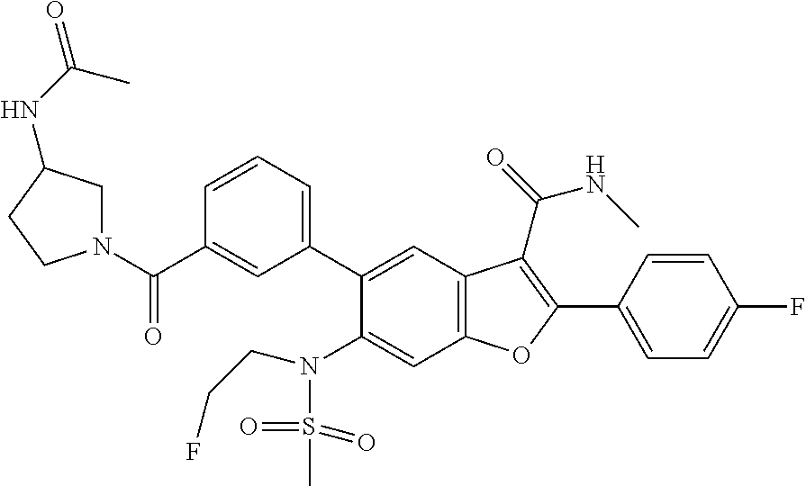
C1=CC(C2=C(C(=O)NC)C3=C(C=C(N(S(=O)(=O)C)CCF)C(C4=CC=CC(C(N5CC(NC(=O)C)CC5)=O)=C4)=C3)O2)=CC=C1F
